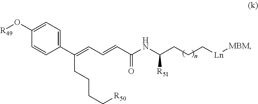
C1(O[R49])=CC=C(C(=CC=CC(NC(CCC[Ln][MBM])[R51])=O)CCCC[R50])C=C1
